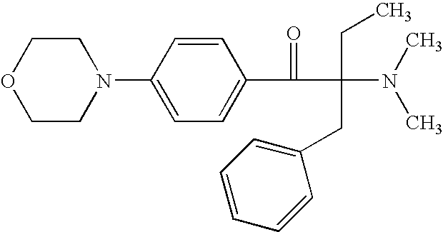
C1CN(C2=CC=C(C(=O)C(CC)(N(C)C)CC3=CC=CC=C3)C=C2)CCO1
